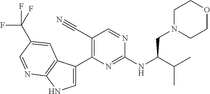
C1=C(C2=C(C#N)C=NC(NC(C(C)C)CN3CCOCC3)=N2)C2=C(N1)N=CC(C(F)(F)F)=C2
